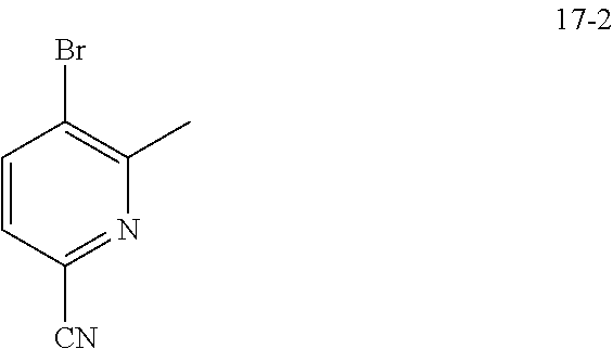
C1=CC([CN])=NC(C)=C1Br
